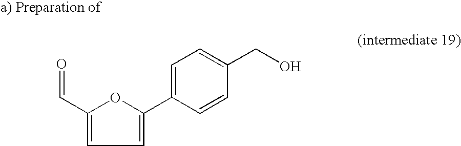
C1=C(C2=CC=C(C=O)O2)C=CC(CO)=C1
